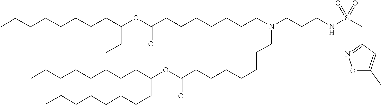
O(C(=O)CCCCCCCN(CCCCCCCC(OC(CCCCCCCC)CCCCCCCC)=O)CCCNS(CC1=NOC(C)=C1)(=O)=O)C(CC)CCCCCCCC
